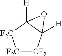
[F2C]1[CF2]C2([H])C([H])([F2C]1)O2
